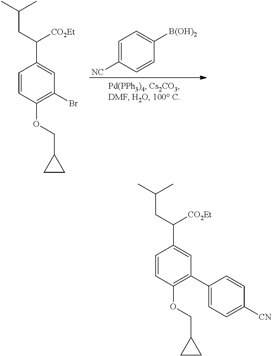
C1=C([NC])C=CC([B(OH)2])=C1.C1=CC(OCC2CC2)=C(Br)C=C1C(CC(C)C)[CO2Et].C1=CC(OCC2CC2)=C(C2=CC=C([CN])C=C2)C=C1C(CC(C)C)[CO2Et]
